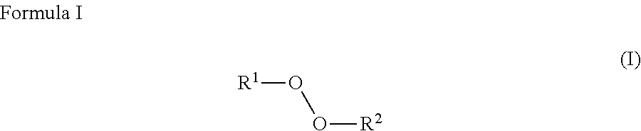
[R1]OO[R2]
